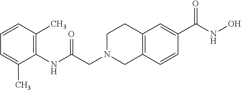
C12=C(C=C(C(NO)=O)C=C1)CCN(CC(NC1=C(C)C=CC=C1C)=O)C2
